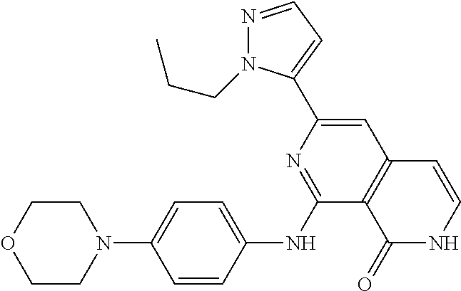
C1COCCN1C1=CC=C(NC2=NC(C3=CC=NN3CCC)=CC3=C2C(=O)NC=C3)C=C1
